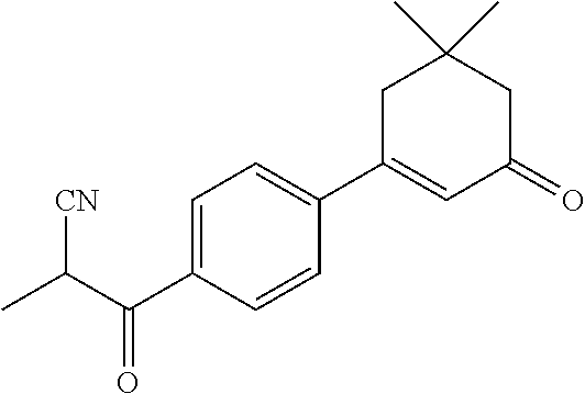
[CN]C(C(=O)C1=CC=C(C2=CC(=O)CC(C)(C)C2)C=C1)C
